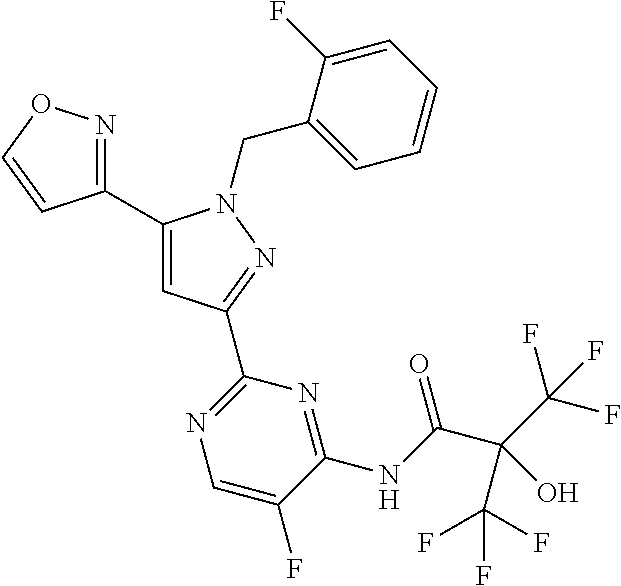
C1(C2=NOC=C2)=CC(C2=NC=C(F)C(NC(C(C(F)(F)F)(O)C(F)(F)F)=O)=N2)=NN1CC1=CC=CC=C1F
